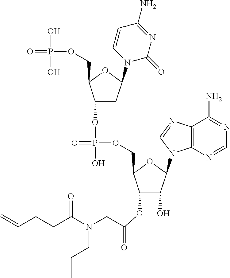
C(N(C(CCC=C)=O)CCC)C(=O)OC1C(O)C(N2C3=C(N=C2)C(N)=NC=N3)OC1COP(=O)(O)OC1CC(N2C(=O)N=C(N)C=C2)OC1COP(=O)(O)O
